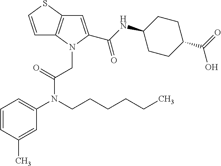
C1=CC(C)=CC(N(CCCCCC)C(CN2C(C(NC3CCC(C(O)=O)CC3)=O)=CC3=C2C=CS3)=O)=C1
